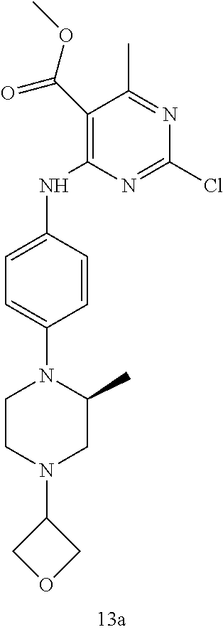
C1(NC2=C(C(OC)=O)C(C)=NC(Cl)=N2)=CC=C(N2CCN(C3COC3)CC2C)C=C1
